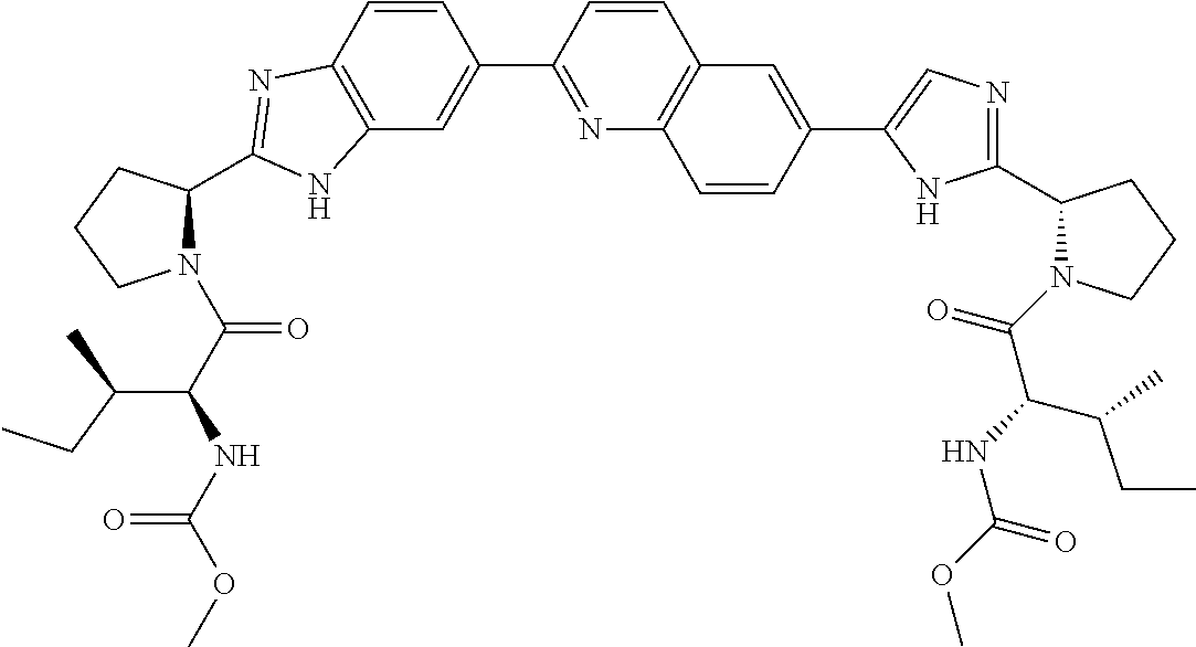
C12=C(C=CC(C3=NC4=C(C=C3)C=C(C3=CN=C(C5N(C(C(NC(=O)OC)C(CC)C)=O)CCC5)N3)C=C4)=C1)N=C(C1N(C(C(NC(OC)=O)C(C)CC)=O)CCC1)N2
